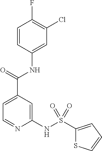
C1=CC(NC(C2=CC=NC(NS(C3=CC=CS3)(=O)=O)=C2)=O)=CC(Cl)=C1F
